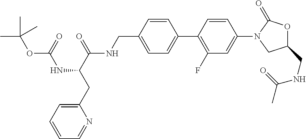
C1(CNC(=O)C)OC(=O)N(C2=CC(F)=C(C3=CC=C(CNC(C(CC4=CC=CC=N4)NC(OC(C)(C)C)=O)=O)C=C3)C=C2)C1
